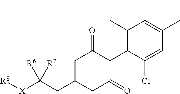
C1(CC)=C(C2C(=O)CC(CC([X][R8])([R6])[R7])CC2=O)C(Cl)=CC(C)=C1
